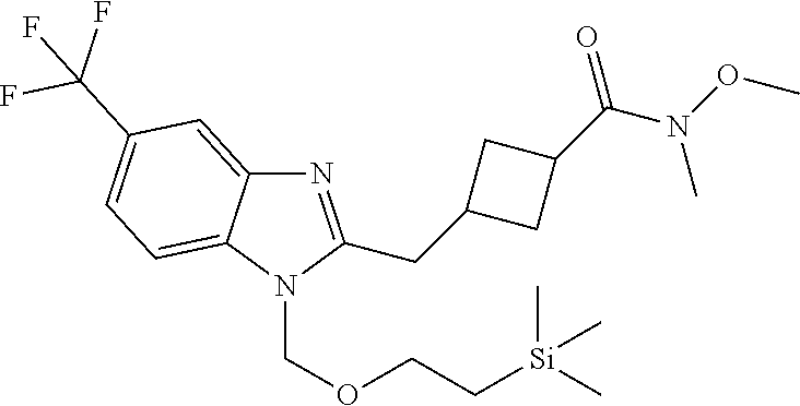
C(C1CC(C(N(OC)C)=O)C1)C1=NC2=CC(C(F)(F)F)=CC=C2N1COCC[Si](C)(C)C
